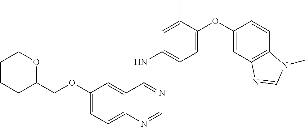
C12=CC=C(OCC3OCCCC3)C=C1C(NC1=CC=C(OC3=CC4=C(C=C3)N(C)C=N4)C(C)=C1)=NC=N2
